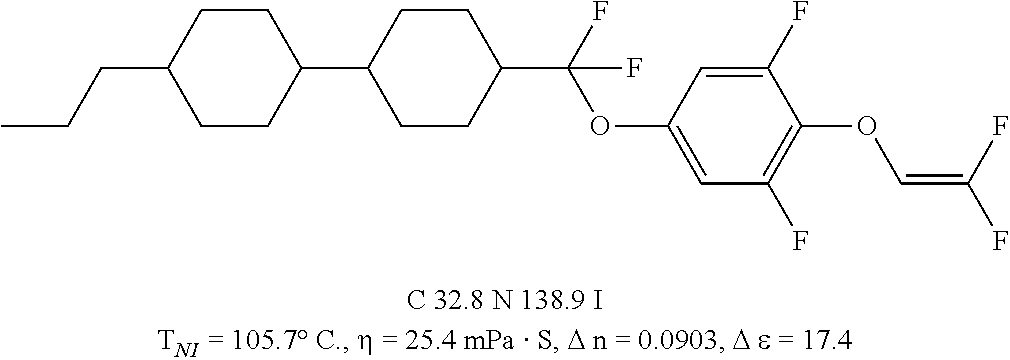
C1CC(C2CCC(C(F)(OC3=CC(F)=C(OC=C(F)F)C(F)=C3)F)CC2)CCC1CCC
